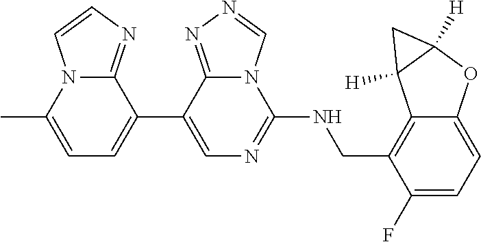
C1(C2=CC=C(C)N3C2=NC=C3)=CN=C(NCC2=C3C(=CC=C2F)OC2([H])C3([H])C2)N2C1=NN=C2
